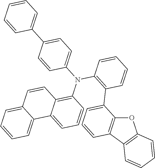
O1C2=C(C3=C1C=CC=C3)C=CC=C2C1=C(N(C2=CC=C(C3=CC=CC=C3)C=C2)C2=C3C(=CC=C2)C2=CC=CC=C2C=C3)C=CC=C1
